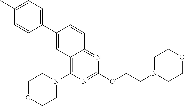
C1=CC(C)=CC=C1C1=CC2=C(N3CCOCC3)N=C(OCCN3CCOCC3)N=C2C=C1
